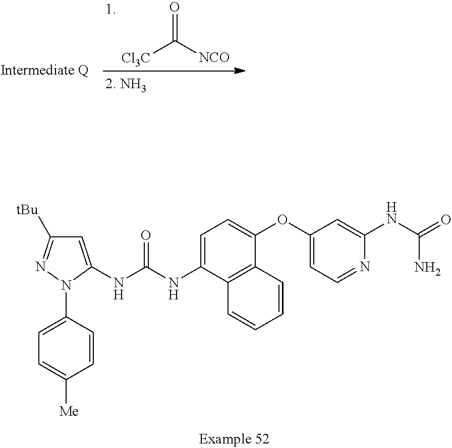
[Cl3C]C([NCO])=O.C1=C(NC(NC2=CC=C(OC3=CC=NC(NC(=O)N)=C3)C3=C2C=CC=C3)=O)N(C2=CC=C([Me])C=C2)N=C1[tBu]
